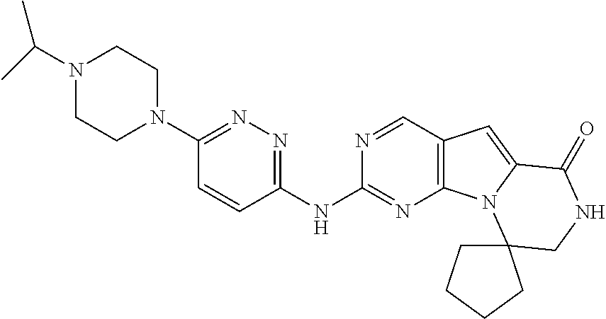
C1(N2CCN(C(C)C)CC2)=NN=C(NC2=NC3=C(C=N2)C=C2N3C3(CNC2=O)CCCC3)C=C1
